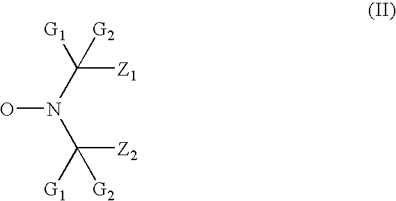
C(N(C([Z2])([G1])[G2])O)([Z1])([G1])[G2]
